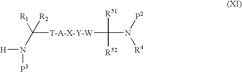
C([T-A-X-Y-W]C(N([P2])[R4])([R51])[R52])([R1])([R2])N([H])[P3]
